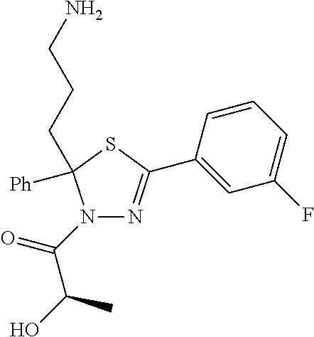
N1(C(C(O)C)=O)N=C(C2=CC(F)=CC=C2)SC1([Ph])CCCN
